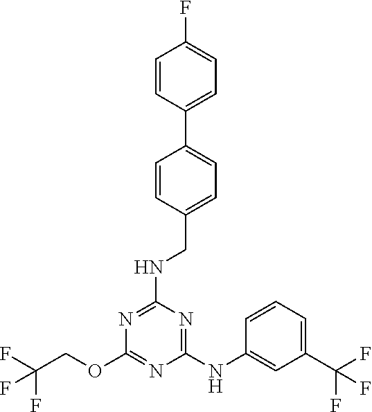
C1(NC2=CC(C(F)(F)F)=CC=C2)=NC(NCC2=CC=C(C3=CC=C(F)C=C3)C=C2)=NC(OCC(F)(F)F)=N1
